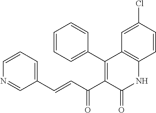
C1=CC=C(C2=C(C(C=CC3=CC=CN=C3)=O)C(=O)NC3=C2C=C(Cl)C=C3)C=C1
